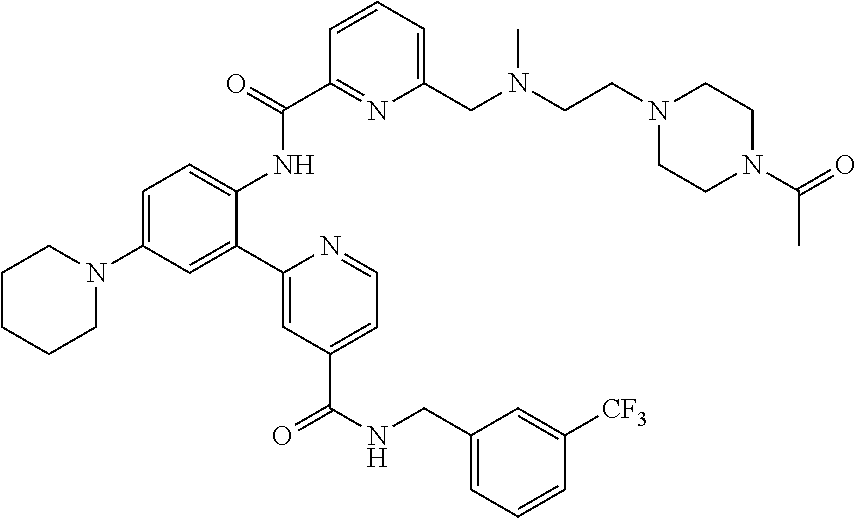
C1CCCN(C2=CC=C(NC(C3=NC(CN(CCN4CCN(C(=O)C)CC4)C)=CC=C3)=O)C(C3=CC(C(NCC4=CC=CC([CF3])=C4)=O)=CC=N3)=C2)C1
